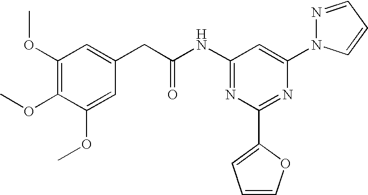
C1(OC)=C(OC)C(OC)=CC(CC(NC2=NC(C3=CC=CO3)=NC(N3N=CC=C3)=C2)=O)=C1
